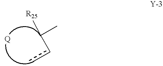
ccC([R25])C
